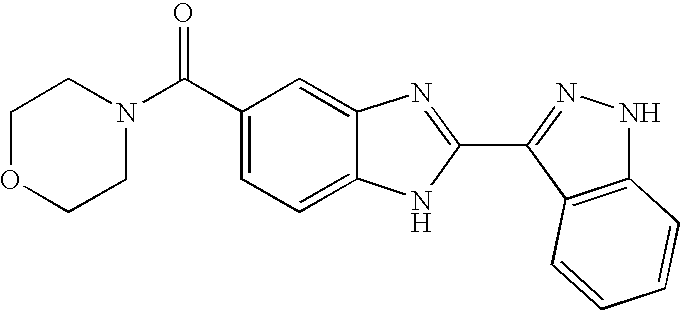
C1(C(N2CCOCC2)=O)=CC=C2C(=C1)N=C(C1=NNC3=C1C=CC=C3)N2
